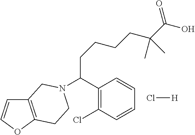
C(C1=C(Cl)C=CC=C1)(CCCCC(C(O)=O)(C)C)N1CCC2=C(C=CO2)C1.Cl[H]
